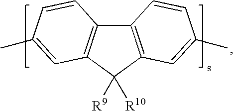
C12=C(C([R10])([R9])C3=C1C=CC(C)=C3)C=C(C)C=C2
